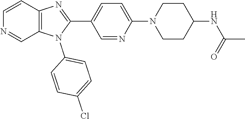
C12=C(N(C3=CC=C(Cl)C=C3)C(C3=CC=C(N4CCC(NC(=O)C)CC4)N=C3)=N1)C=NC=C2
